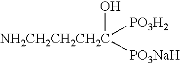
[NH2CH2CH2CH2C]([PO3H2])([PO3NaH])O
